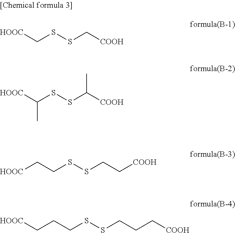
[HOOC]CSSC[COOH].[HOOC]C(SSC([COOH])C)C.C(CSSCC[COOH])[HOOC].C(CSSCCC[COOH])C[HOOC]
